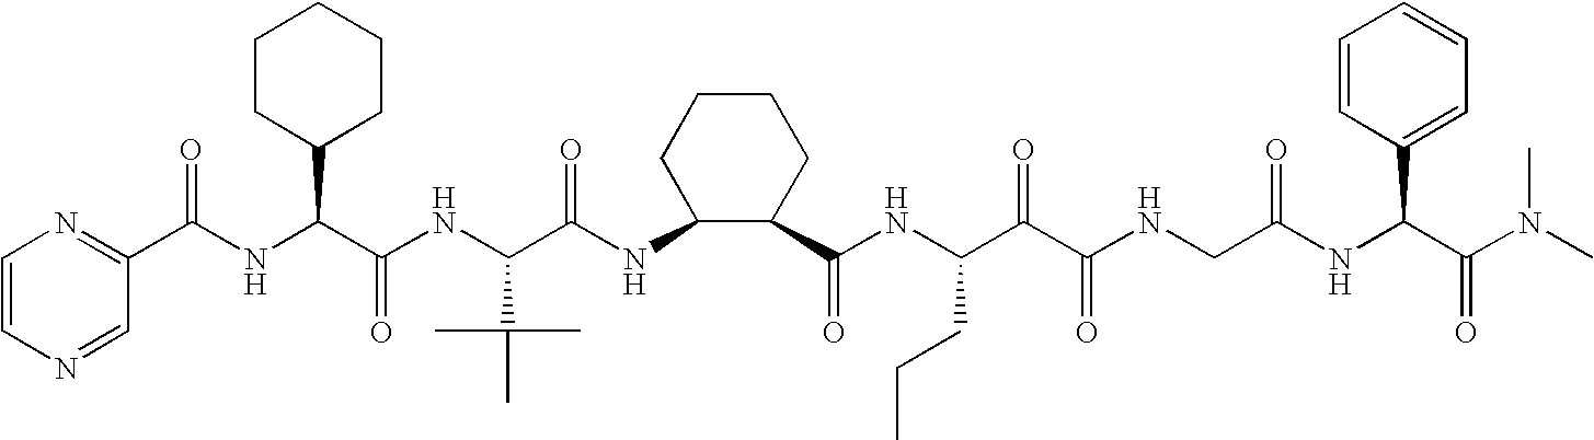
C1=CN=CC(C(NC(C(NC(C(NC2C(C(NC(C(C(NCC(=O)NC(C3=CC=CC=C3)C(=O)N(C)C)=O)=O)CCC)=O)CCCC2)=O)C(C)(C)C)=O)C2CCCCC2)=O)=N1
